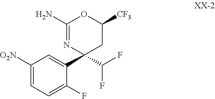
C1([O2N])=CC=C(F)C(C2(C(F)F)CC([CF3])OC(N)=N2)=C1
